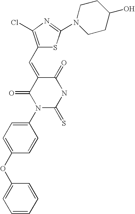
C1(OC2=CC=C(N3C(=S)NC(=O)C(=CC4=C(Cl)N=C(N5CCC(O)CC5)S4)C3=O)C=C2)=CC=CC=C1
